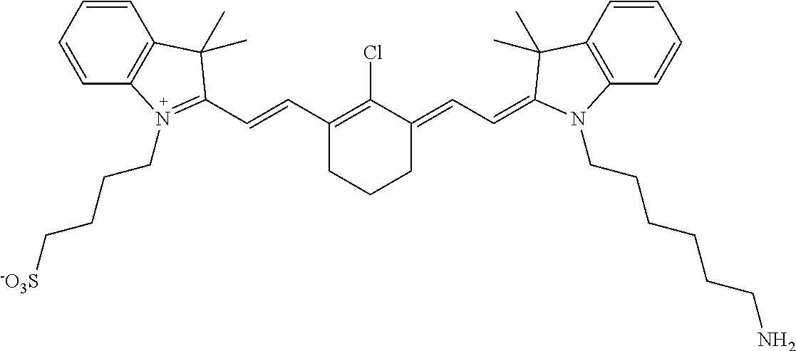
C1(C=CC2=N(CCCC[-O3S])C3=C(C=CC=C3)C2(C)C)=C(Cl)C(=CC=C2C(C)(C)C3=C(C=CC=C3)N2CCCCCCN)CCC1
